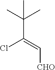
C(C(Cl)=C[CHO])(C)(C)C
